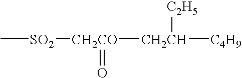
C[SO2][CH2CO](=O)[CH2CH]([C2H5])[C4H9]
